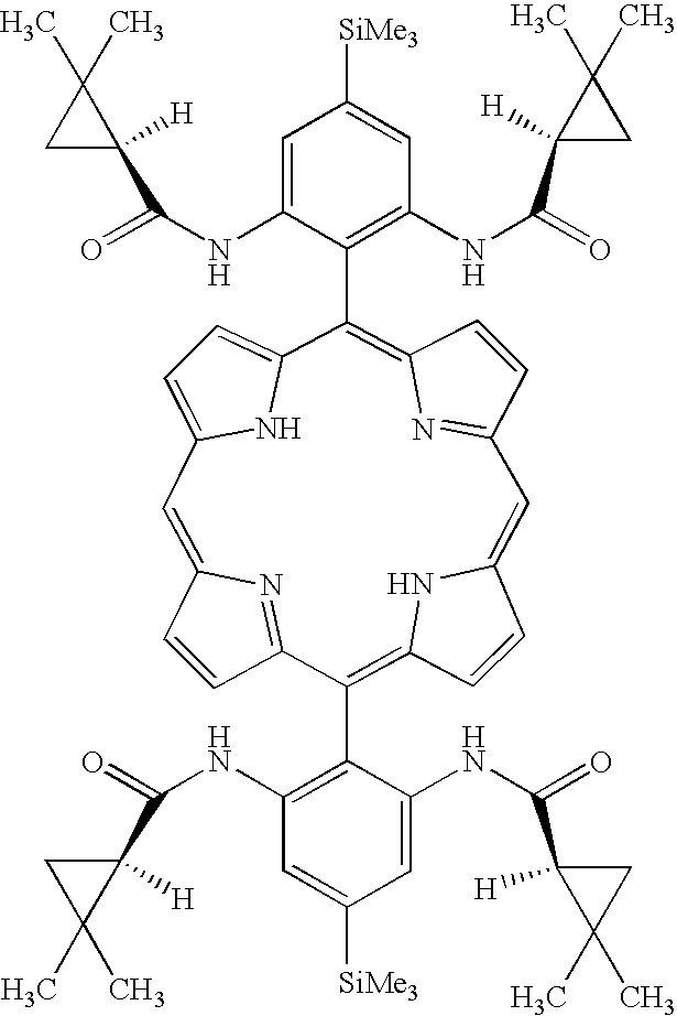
C1=CC2=NC1=CC1=CC=C(N1)C(C1=C(NC(=O)C3([H])C(C)(C)C3)C=C([SiMe3])C=C1NC(=O)C1([H])C(C)(C)C1)=C1C=CC(=N1)C=C1NC(=C2C2=C(NC(=O)C3([H])C(C)(C)C3)C=C([SiMe3])C=C2NC(=O)C2([H])C(C)(C)C2)C=C1
